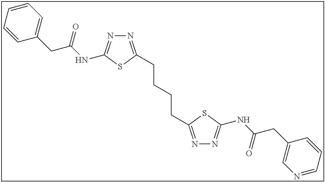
N1=C(CCCCC2=NN=C(NC(CC3=CN=CC=C3)=O)S2)SC(NC(CC2=CC=CC=C2)=O)=N1
